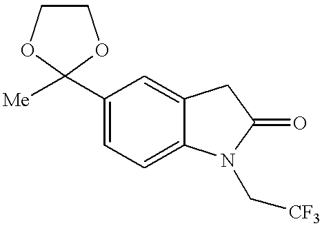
[Me]C1(C2=CC=C3C(=C2)CC(=O)N3C[CF3])OCCO1
